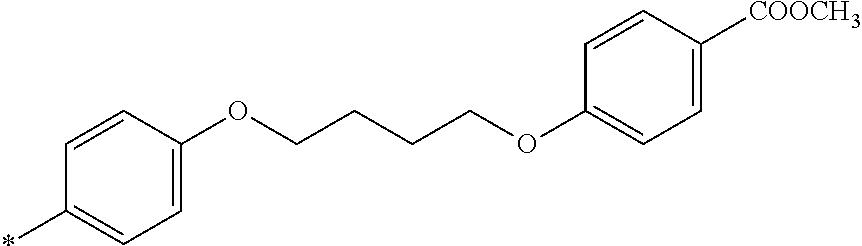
C1=CC(OCCCCOC2=CC=C([COOCH3])C=C2)=CC=C1*
